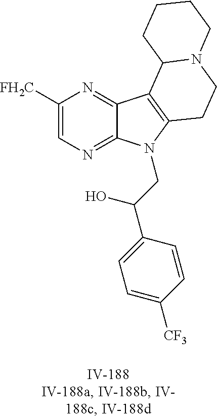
C1([FH2C])=CN=C2C(=N1)C1=C(N2CC(C2=CC=C([CF3])C=C2)O)CCN2C1CCCC2
